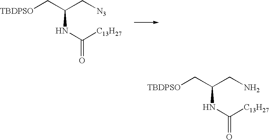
[TBDPSO]CC(C[N3])NC(=O)[C13H27].[TBDPSO]CC(CN)NC(=O)[C13H27]
